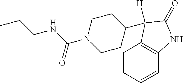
C1=CC=CC2=C1C(C1CCN(C(NCCC)=O)CC1)([H])C(=O)N2
